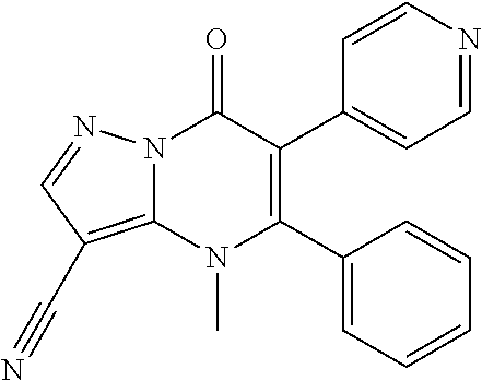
N12C(=C(C#N)C=N1)N(C)C(C1=CC=CC=C1)=C(C1=CC=NC=C1)C2=O
